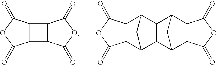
C12C(C3C1C(=O)OC3=O)C(=O)OC2=O.C12C(C(=O)OC1=O)C1C3C(C2C1)C1C2C(C3C1)C(=O)OC2=O
